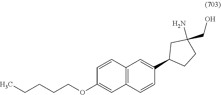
C12=C(C=CC(C3CCC(N)(CO)C3)=C1)C=C(OCCCCC)C=C2
